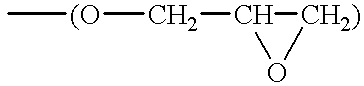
C[(O]CC1O[CH2)]1
